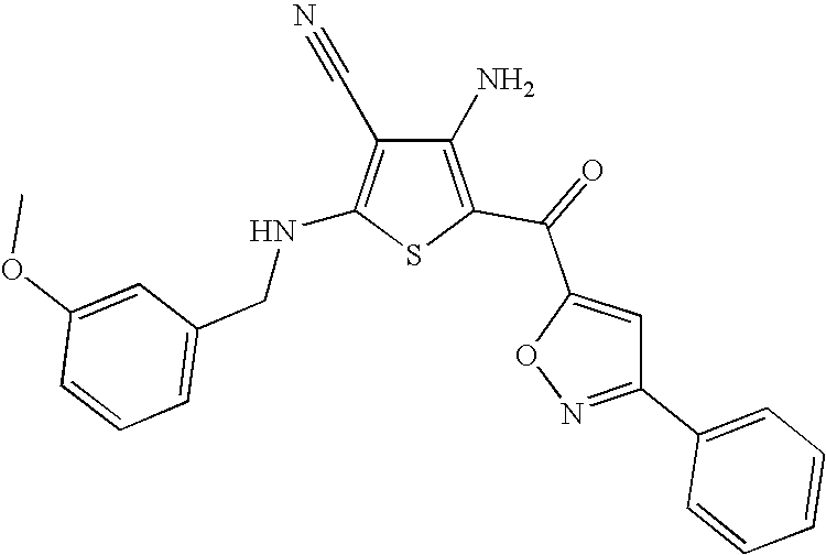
C1(N)=C(C(=O)C2=CC(C3=CC=CC=C3)=NO2)SC(NCC2=CC=CC(OC)=C2)=C1C#N
